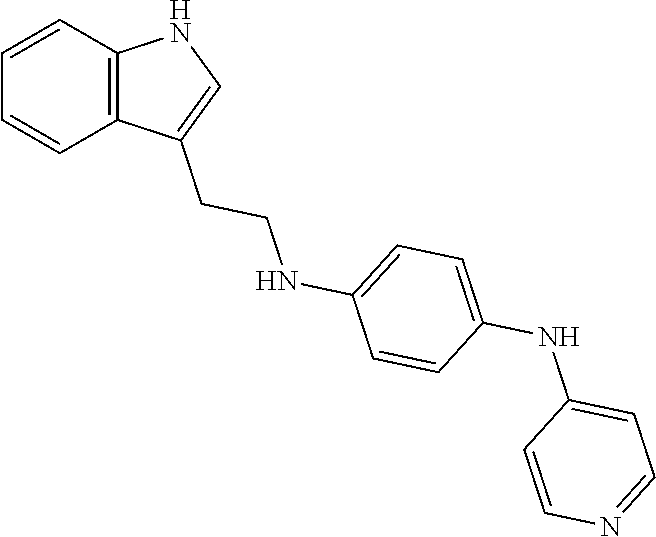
C1=CC2=C(C=C1)C(CCNC1=CC=C(NC3=CC=NC=C3)C=C1)=CN2
